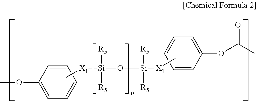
C1=CC=CC=C1OC(=O)C.C[X1][Si]([R5])([R5])O[Si]([R5])([R5])[X1]C.COC1=CC=CC=C1
